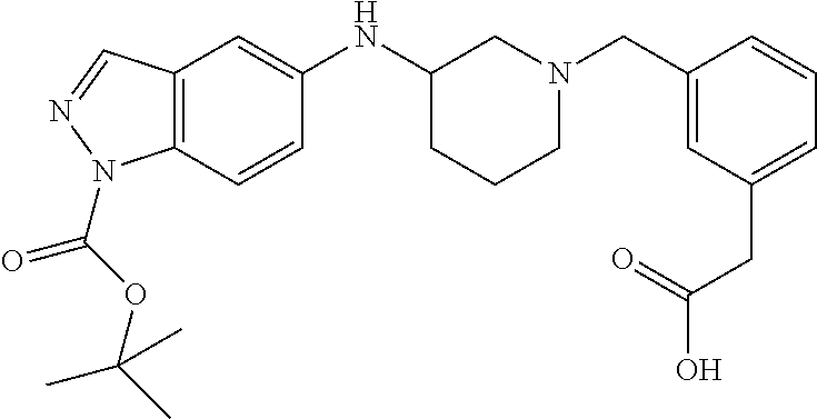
C12=C(C=NN1C(OC(C)(C)C)=O)C=C(NC1CCCN(CC3=CC(CC(O)=O)=CC=C3)C1)C=C2
